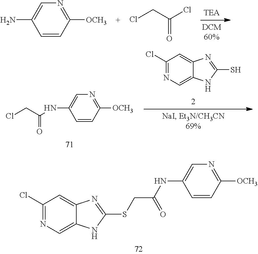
C1([OCH3])=NC=C(N)C=C1.ClCC(=O)Cl.C1([OCH3])=NC=C(NC(CCl)=O)C=C1.C1(Cl)=NC=C2C(=C1)N=C(S)N2.C1(Cl)=NC=C2C(=C1)N=C(SCC(NC1=CN=C([OCH3])C=C1)=O)N2
